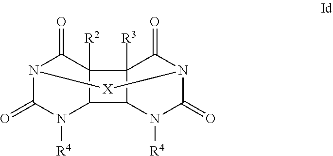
N12C(=O)N([R4])C3C([R2])(C1=O)C1([R3])C3N([R4])C(=O)N(C1=O)[X]2
